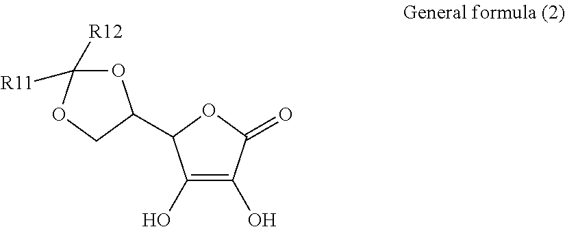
C1(O)=C(O)C(=O)OC1C1OC([R12])([R11])OC1
